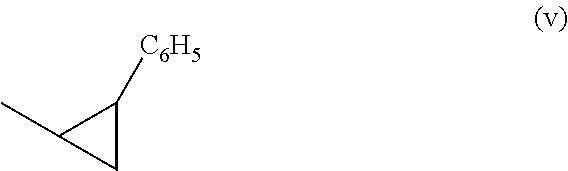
C1(C)CC1[C6H5]
